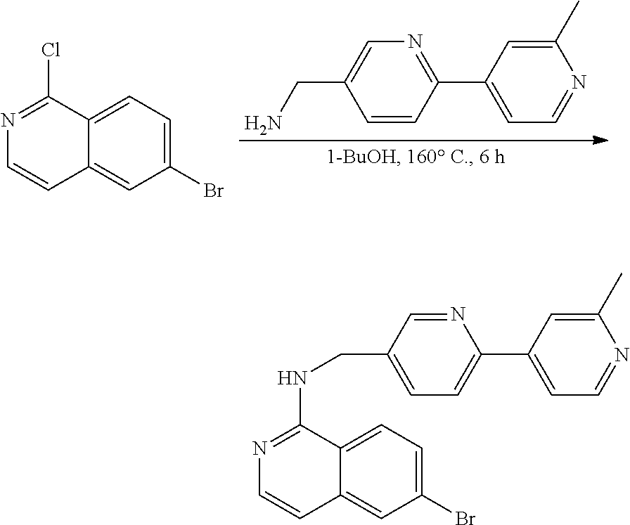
C1(Br)=CC=C2C(=C1)C=CN=C2Cl.C1=CC(C2=CC=NC(C)=C2)=NC=C1CN.C1=C(CNC2=NC=CC3=CC(Br)=CC=C32)C=NC(C2=CC=NC(C)=C2)=C1
